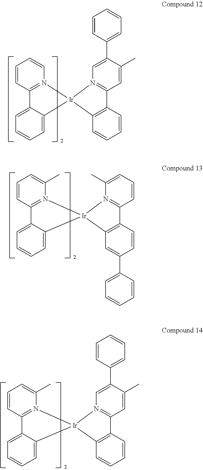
C1=CC2=N(C(C)=C1)[Ir]1(C3=CC=CC=C23)N2=C(C=CC=C2C)C2=C1C=C(C1=CC=CC=C1)C=C2.C1=CC2=N(C=C1)[Ir]1(C3=CC=CC=C23)N2=C(C=C(C)C(C3=CC=CC=C3)=C2)C2=C1C=CC=C2.C1=CC2=N(C(C)=C1)[Ir]1(C3=CC=CC=C23)N2=C(C=C(C)C(C3=CC=CC=C3)=C2)C2=C1C=CC=C2
